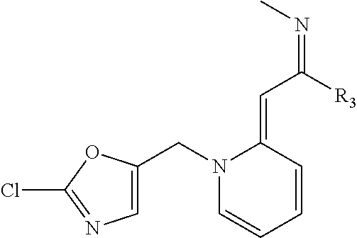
C1=CC=CC(=CC([R3])=NC)N1CC1=CN=C(Cl)O1
